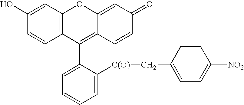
C1=CC2=C(C=C1O)OC1=CC(=O)C=CC1=C2C1=CC=CC=C1[C(O)]CC1=CC=C([NO2])C=C1
